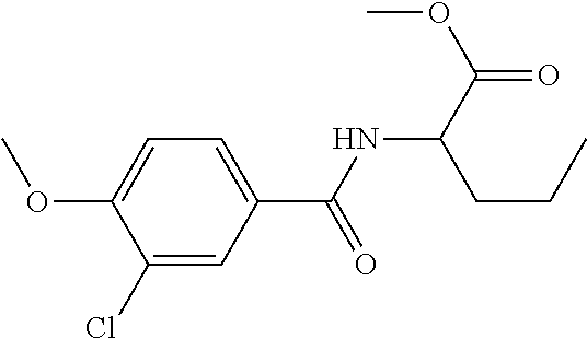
C1(Cl)=CC(C(NC(C(=O)OC)CCC)=O)=CC=C1OC
